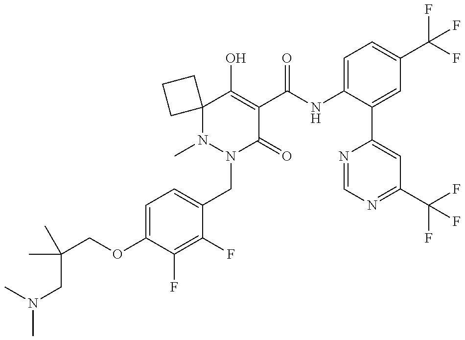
C(C(CN(C)C)(C)C)OC1=CC=C(CN2C(=O)C(C(=O)NC3=CC=C(C(F)(F)F)C=C3C3=CC(C(F)(F)F)=NC=N3)=C(O)C3(N2C)CCC3)C(F)=C1F
